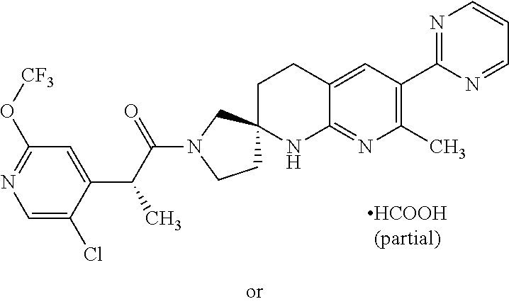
C1=C(Cl)C(C(C(N2CCC3(C2)CCC2=CC(C4=NC=CC=N4)=C(C)N=C2N3)=O)C)=CC(O[CF3])=N1
